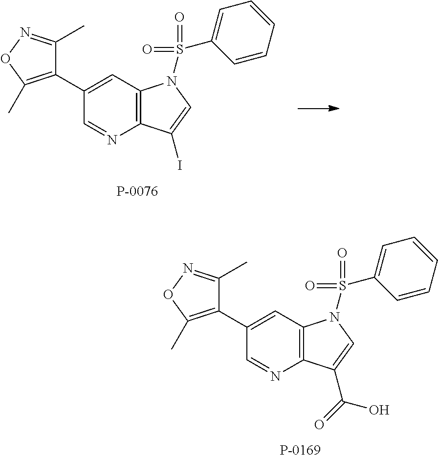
C12=C(C=C(C3=C(C)ON=C3C)C=N1)N(S(C1=CC=CC=C1)(=O)=O)C=C2I.C12=C(C=C(C3=C(C)ON=C3C)C=N1)N(S(C1=CC=CC=C1)(=O)=O)C=C2C(O)=O
